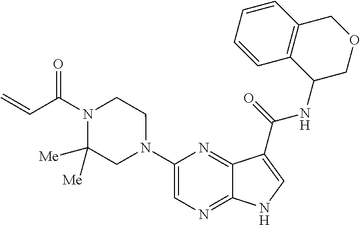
C1(N2CCN(C(C=C)=O)C([Me])([Me])C2)=CN=C2C(=N1)C(C(=O)NC1COCC3=C1C=CC=C3)=CN2
